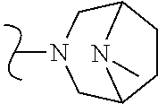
C1CC2CN(C)CC1N2C
